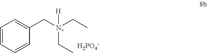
C1=CC=CC(C[N+](CC)(CC)[H])=C1.[H2PO4-]
